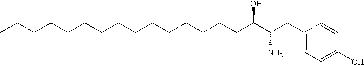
C(CCCCCCCCCCCCCC(C(N)CC1=CC=C(O)C=C1)O)C
